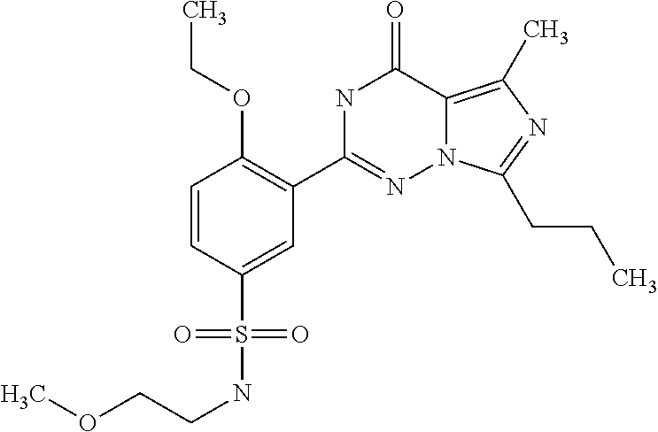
N1C(C2=C(OCC)C=CC(S(NCCOC)(=O)=O)=C2)=NN2C(=C(C)N=C2CCC)C1=O
